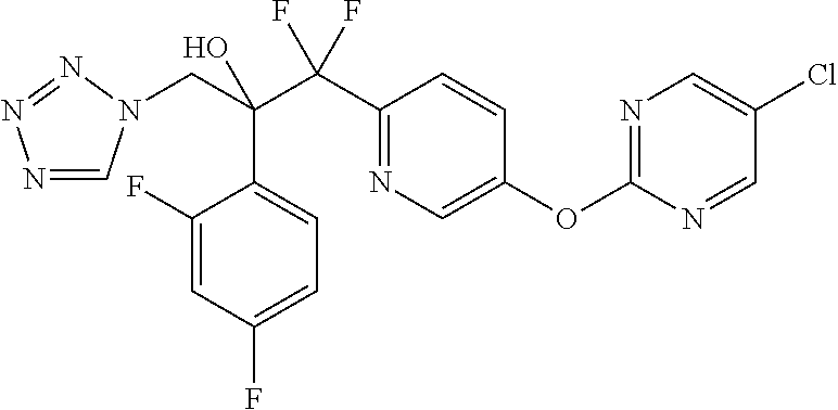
N1=CN(CC(C(C2=NC=C(OC3=NC=C(Cl)C=N3)C=C2)(F)F)(O)C2=CC=C(F)C=C2F)N=N1
